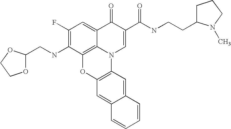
C1(F)=C(NCC2OCCO2)C2=C3C(=C1)C(=O)C(C(NCCC1CCCN1C)=O)=CN3C1=C(O2)C=C2C(=C1)C=CC=C2
